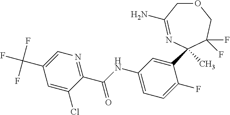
C1=C(Cl)C(C(NC2=CC=C(F)C(C3(C)N=C(N)COCC3(F)F)=C2)=O)=NC=C1C(F)(F)F
